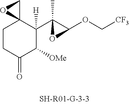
C1CC(=O)C([OMe])C(C2(C)C(OC[CF3])O2)([H])C12CO2
